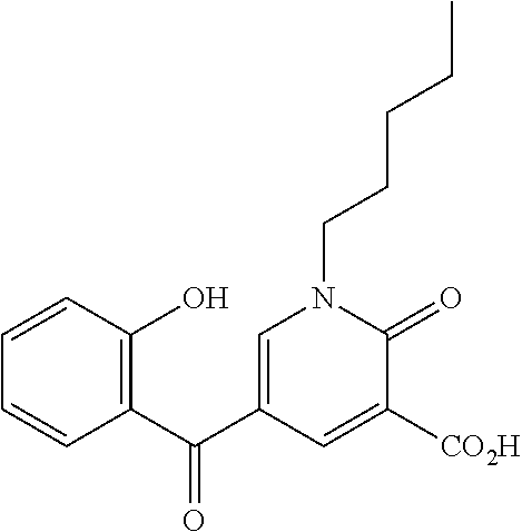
C1=CC=CC(C(C2=CN(CCCCC)C(=O)C([CO2H])=C2)=O)=C1O
